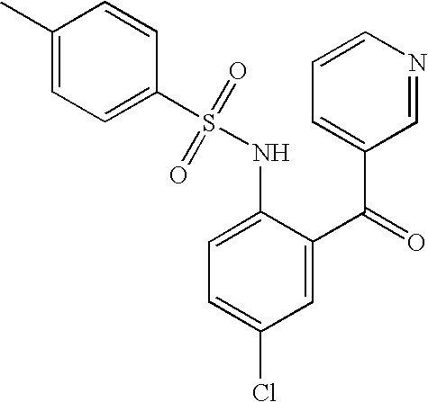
C1(C)=CC=C(S(NC2=CC=C(Cl)C=C2C(=O)C2=CC=CN=C2)(=O)=O)C=C1
